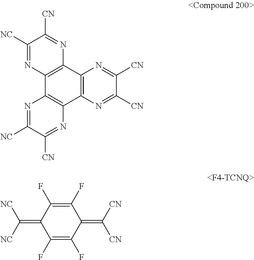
C1([NC])=NC2=C(N=C1[CN])C1=C(C3=C2N=C([NC])C([CN])=N3)N=C([CN])C([CN])=N1.C1(=C([NC])[NC])C(F)=C(F)C(=C([CN])[CN])C(F)=C1F
